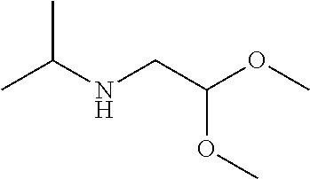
CC(NCC(OC)OC)C
